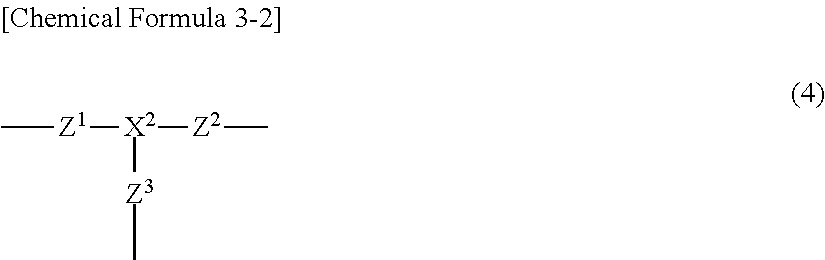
C[Z1][X2]([Z2]C)[Z3]C
